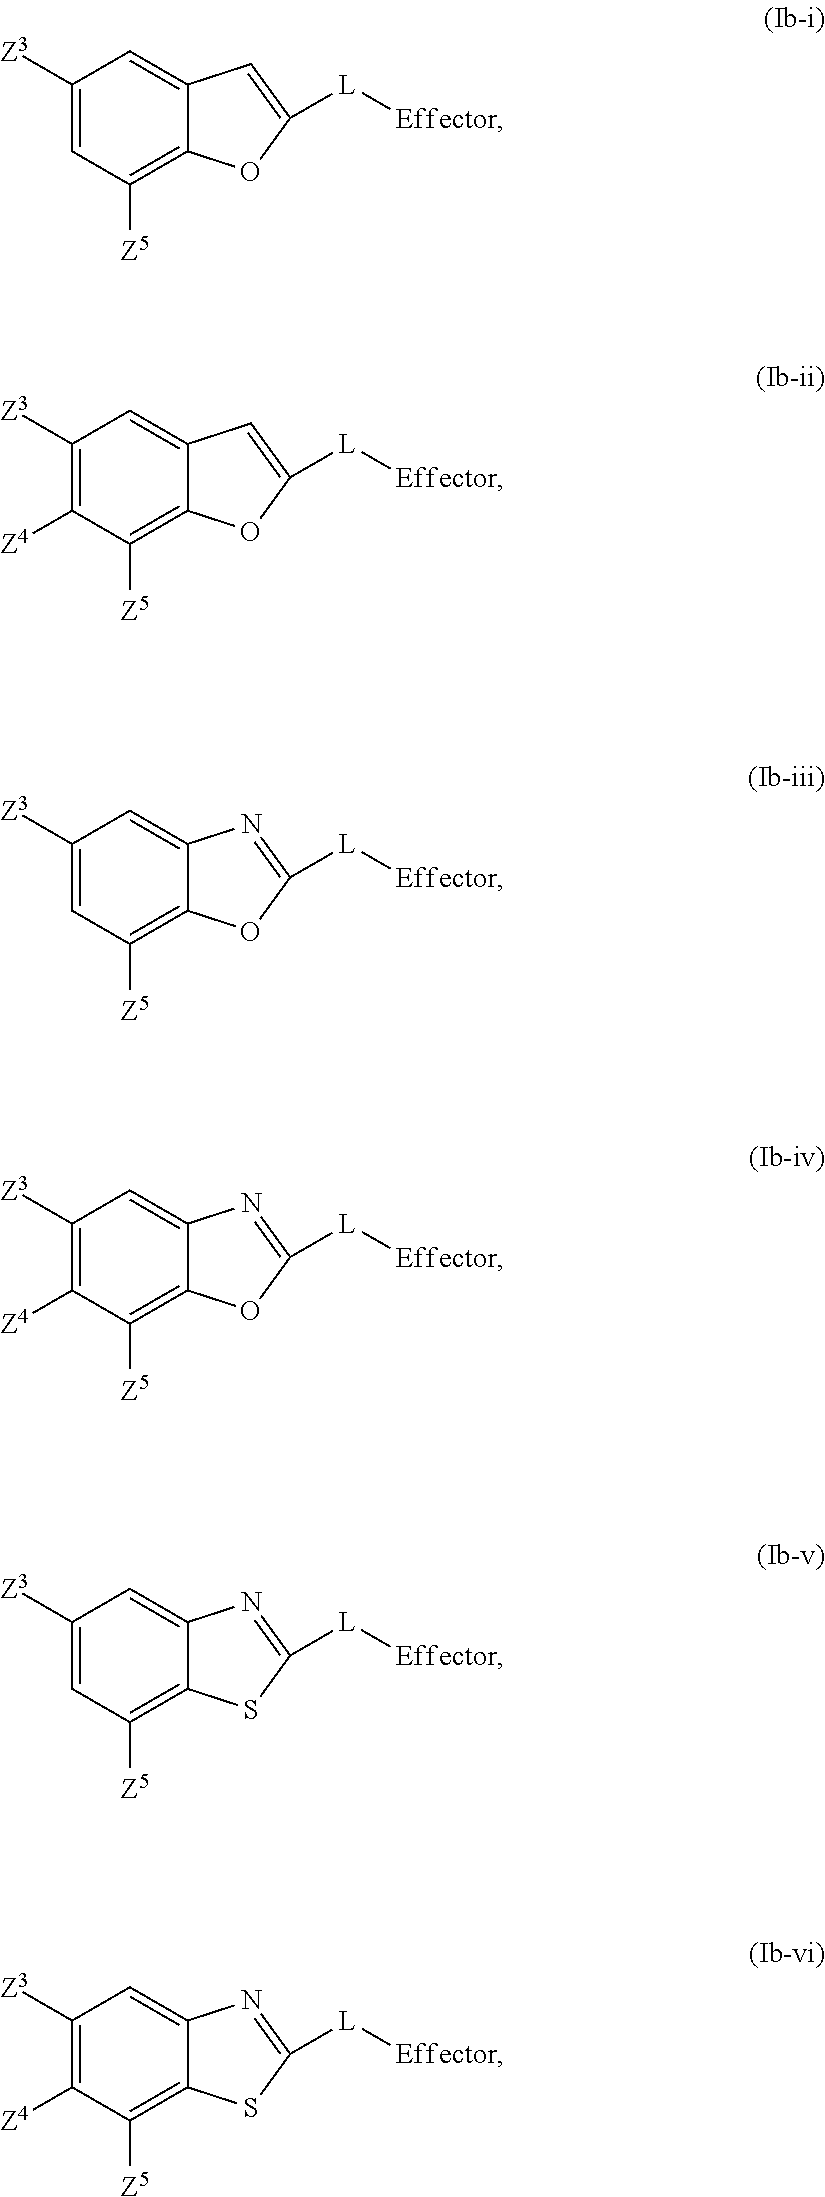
C1([Z3])=CC([Z5])=C2C(=C1)C=C([L][Effector])O2.C1([Z3])=C([Z4])C([Z5])=C2C(=C1)C=C([L][Effector])O2.C1([Z3])=CC([Z5])=C2C(=C1)N=C([L][Effector])O2.C1([Z3])=C([Z4])C([Z5])=C2C(=C1)N=C([L][Effector])O2.C1([Z3])=CC([Z5])=C2C(=C1)N=C([L][Effector])S2.C1([Z3])=C([Z4])C([Z5])=C2C(=C1)N=C([L][Effector])S2
